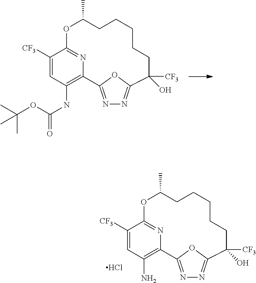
C12=C(N)C=C([CF3])C(=N1)OC(C)CCCCCC(O)([CF3])C1=NN=C2O1.Cl.C12=C(NC(=O)OC(C)(C)C)C=C([CF3])C(=N1)OC(C)CCCCCC(O)([CF3])C1=NN=C2O1
